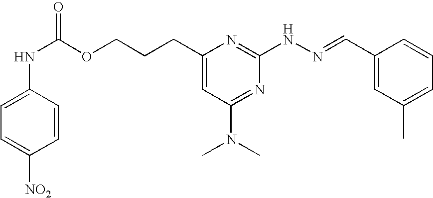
C1(CCCOC(NC2=CC=C([NO2])C=C2)=O)=CC(N(C)C)=NC(NN=CC2=CC(C)=CC=C2)=N1
